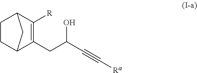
C1CC2C(CC(C#C[Ra])O)=C([R])C1C2
